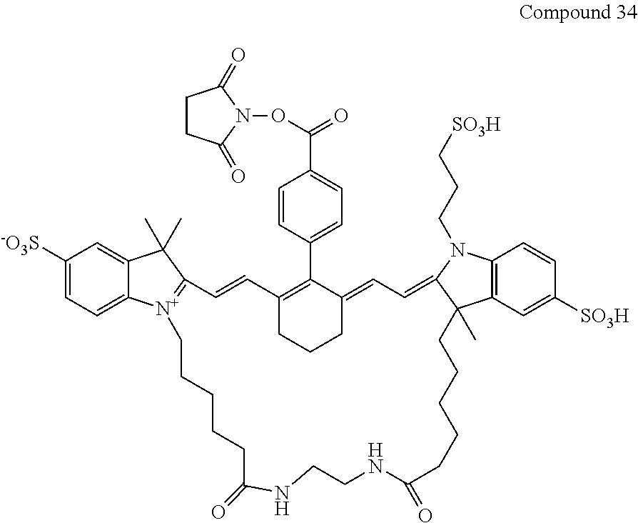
C1([-O3S])=CC=C2C(=C1)C(C)(C)C1=[N+]2CCCCCC(=O)NCCNC(=O)CCCCCC2(C)C3=C(C=CC([SO3H])=C3)N(CCC[SO3H])C2=CC=C2CCCC(=C2C2=CC=C(C(ON3C(=O)CCC3=O)=O)C=C2)C=C1
